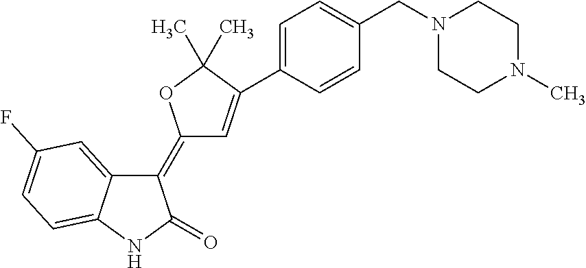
C1(=C2C=C(C3=CC=C(CN4CCN(C)CC4)C=C3)C(C)(C)O2)C2=CC(F)=CC=C2NC1=O
